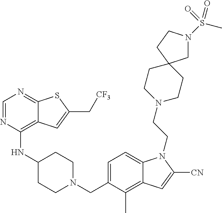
C1=NC(NC2CCN(CC3=CC=C4C(=C3C)C=C([CN])N4CCN3CCC4(CC3)CN(S(C)(=O)=O)CC4)CC2)=C2C(=N1)SC(C[CF3])=C2
